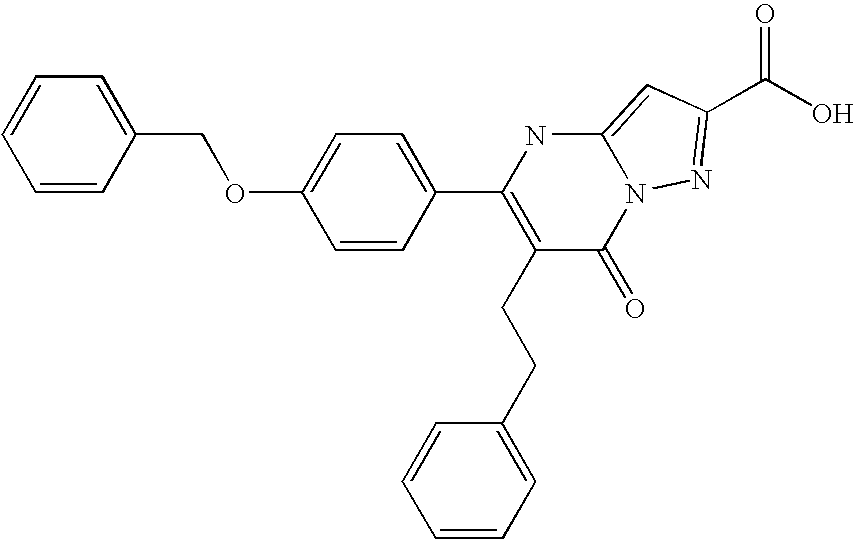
C1=CC(COC2=CC=C(C3=C(CCC4=CC=CC=C4)C(=O)N4C(=CC(C(O)=O)=N4)N3)C=C2)=CC=C1
